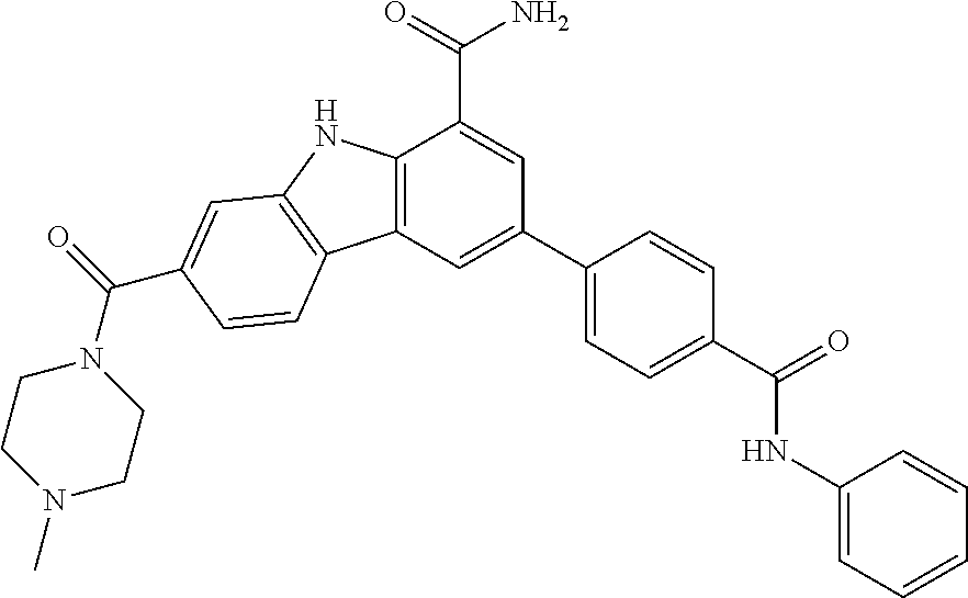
C12=C(C=C(C3=CC=C(C(=O)NC4=CC=CC=C4)C=C3)C=C1C(=O)N)C1=C(N2)C=C(C(=O)N2CCN(C)CC2)C=C1
